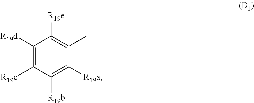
C1([R19d])=C([R19c])C([R19b])=C([R19a])C(C)=C1[R19e]
